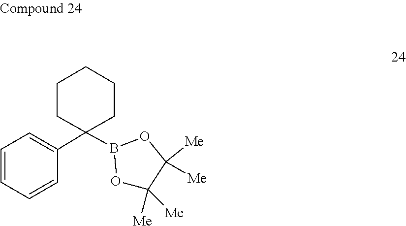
C1([Me])([Me])C([Me])([Me])OB(C2(C3=CC=CC=C3)CCCCC2)O1
